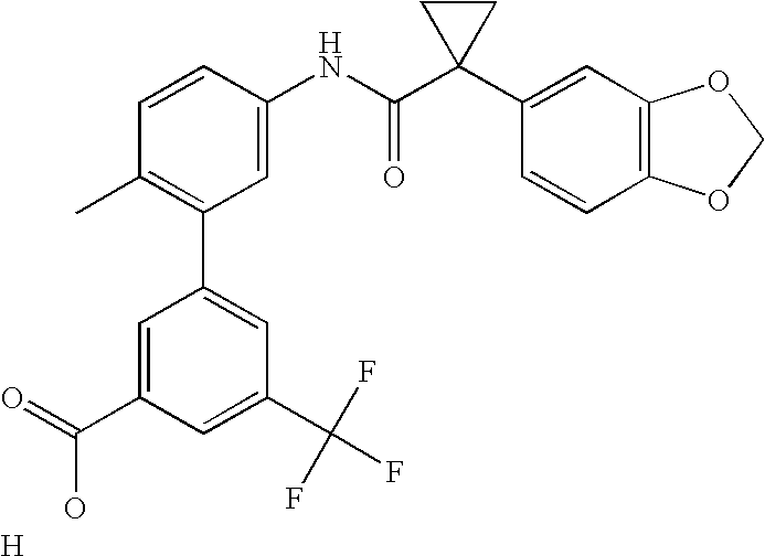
C1=CC(NC(C2(C3=CC4=C(C=C3)OCO4)CC2)=O)=CC(C2=CC(C(F)(F)F)=CC(C(=O)O)=C2)=C1C.[H]
